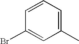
C1=CC=C(C)C=C1Br
